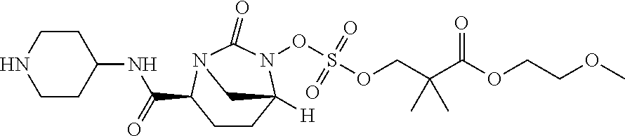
N1CCC(NC(=O)C2CCC3([H])N(OS(OCC(C(OCCOC)=O)(C)C)(=O)=O)C(=O)N2C3)CC1
